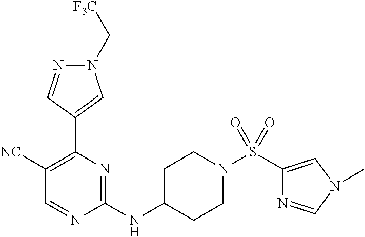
C1([NC])=C(C2=CN(C[F3C])N=C2)N=C(NC2CCN(S(=O)(=O)C3=CN(C)C=N3)CC2)N=C1
